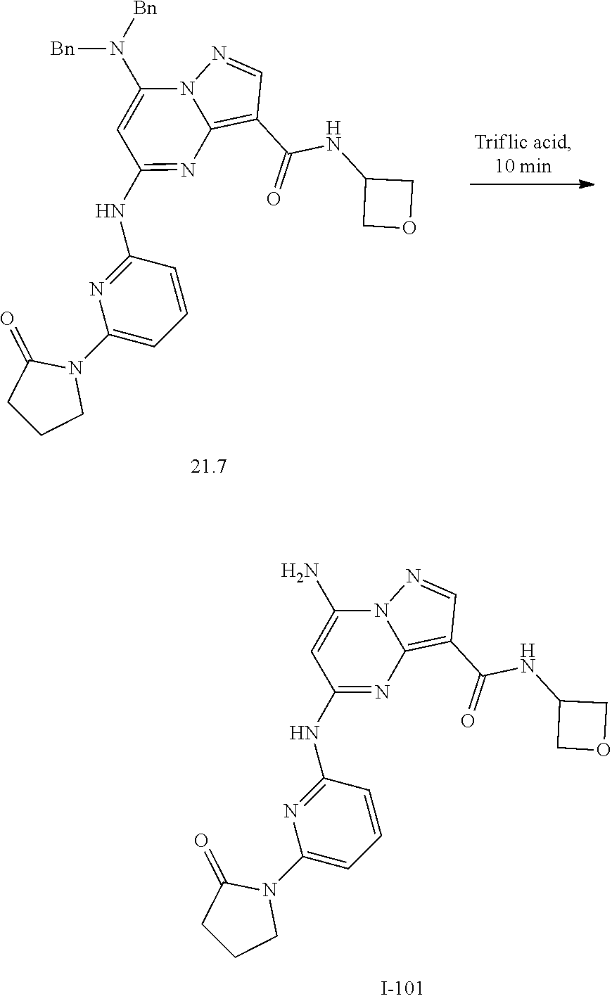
C12=C(C(NC3COC3)=O)C=NN1C(N([Bn])[Bn])=CC(NC1=NC(N3C(=O)CCC3)=CC=C1)=N2.C12=C(C(NC3COC3)=O)C=NN1C(N)=CC(NC1=NC(N3C(=O)CCC3)=CC=C1)=N2
